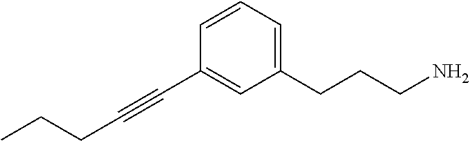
C(CC#CC1=CC(CCCN)=CC=C1)C
